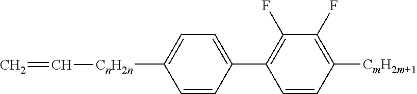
C1=C([CnH2n]C=C)C=CC(C2=C(F)C(F)=C([CmH2m+1])C=C2)=C1
